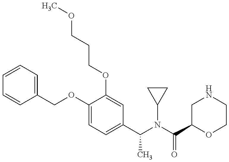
C1=CC=C(COC2=CC=C(C(N(C(C3OCCNC3)=O)C3CC3)C)C=C2OCCCOC)C=C1
